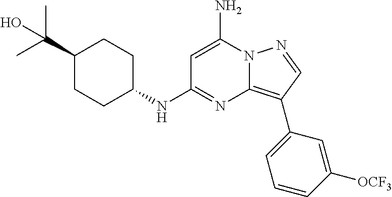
C1(C(C)(O)C)CCC(NC2=NC3=C(C4=CC=CC([OCF3])=C4)C=NN3C(N)=C2)CC1
